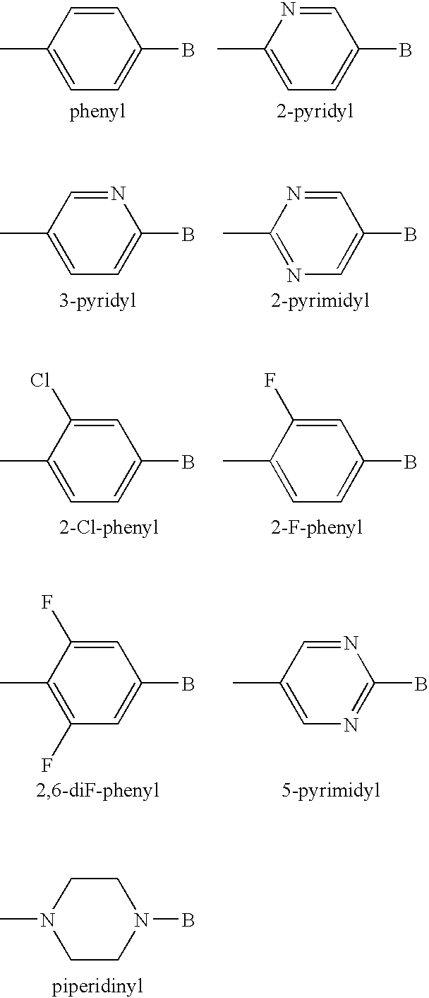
C1=CC(C)=CC=C1B.C1=NC(C)=CC=C1B.N1=CC(C)=CC=C1B.C1=NC(C)=NC=C1B.C1=C(Cl)C(C)=CC=C1B.C1=C(F)C(C)=CC=C1B.C1=C(F)C(C)=C(F)C=C1B.N1=CC(C)=CN=C1B.C1CN(C)CCN1B
